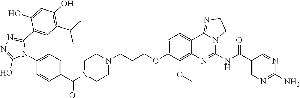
C1=C(N2C(C3=CC(C(C)C)=C(O)C=C3O)=NN=C2O)C=CC(C(N2CCN(CCCOC3=CC=C4C5=NCCN5C(NC(C5=CN=C(N)N=C5)=O)=NC4=C3OC)CC2)=O)=C1
